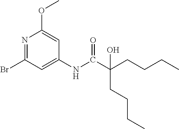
N1=C(Br)C=C(NC(C(CCCC)(CCCC)O)=O)C=C1OC
